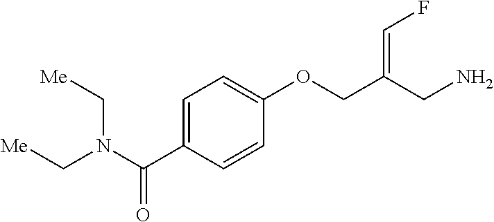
C1=C(C(N(C[Me])C[Me])=O)C=CC(OCC(CN)=CF)=C1
